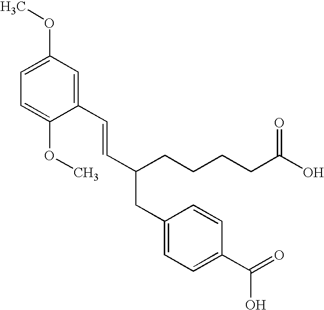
C(CCCCC(O)=O)(CC1=CC=C(C(=O)O)C=C1)C=CC1=CC(OC)=CC=C1OC
